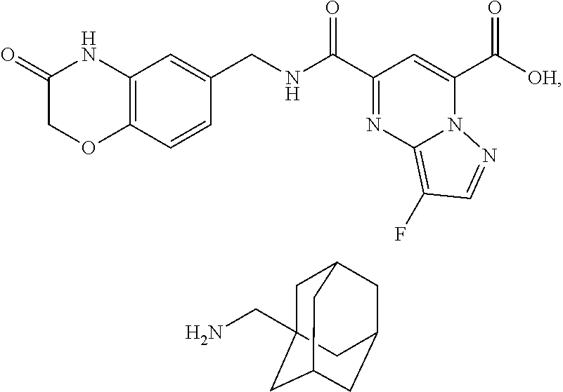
C(C1=NC2=C(F)C=NN2C(C([OH])=O)=C1)(=O)NCC1=CC2=C(C=C1)OCC(=O)N2.NCC12CC3CC(CC(C1)C3)C2
